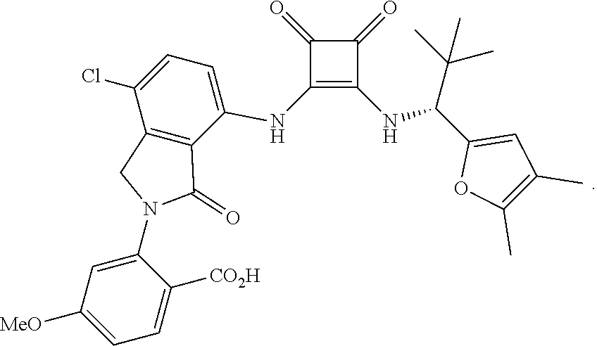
C1(NC2=CC=C(Cl)C3=C2C(=O)N(C2=CC([MeO])=CC=C2[CO2H])C3)=C(NC(C2=CC(C)=C(C)O2)C(C)(C)C)C(=O)C1=O
